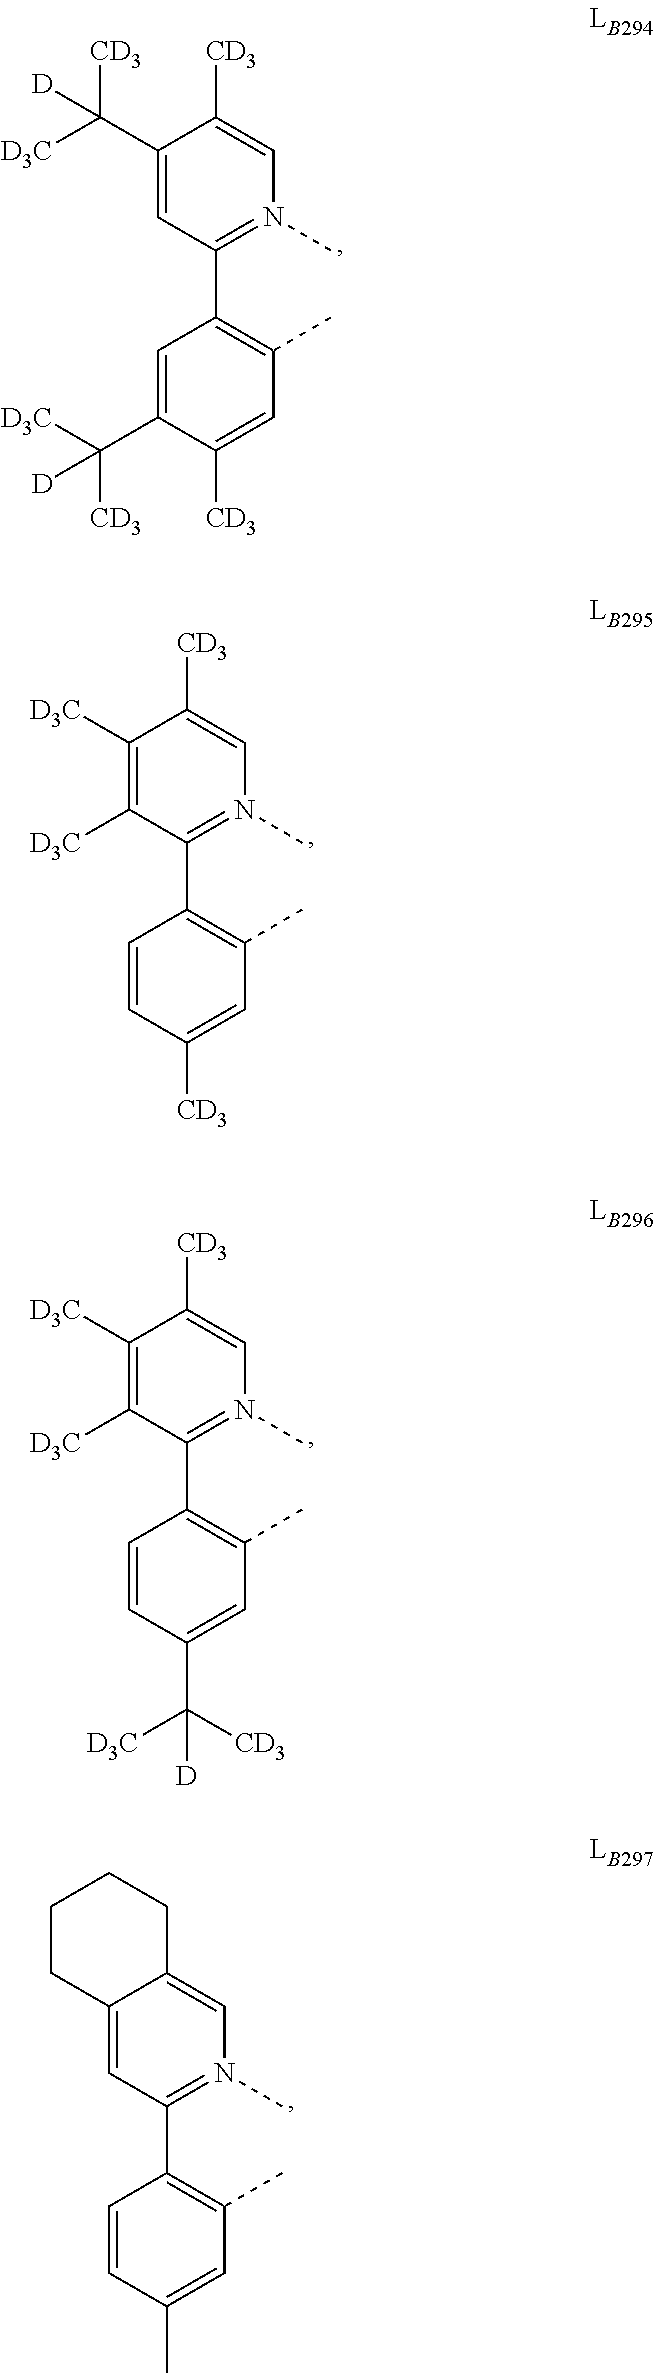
C1(C2=C(C)C=C([CD3])C(C([D3C])([CD3])[D])=C2)=N(C)C=C([CD3])C(C([D3C])([CD3])[D])=C1.C1(C2=C(C)C=C([CD3])C=C2)=N(C)C=C([CD3])C([D3C])=C1[D3C].C1(C2=C(C)C=C(C([CD3])([D3C])[D])C=C2)=N(C)C=C([CD3])C([D3C])=C1[D3C].C1(C2=C(C)C=C(C)C=C2)=N(C)C=C2C(=C1)CCCC2
